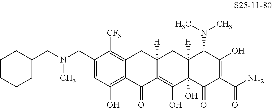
C(N(C)CC1=CC(O)=C2C(=C1[CF3])CC1([H])C(=C(O)C3(O)C([H])(C1)C(N(C)C)C(O)=C(C(N)=O)C3=O)C2=O)C1CCCCC1
